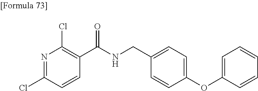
N1=C(Cl)C=CC(C(NCC2=CC=C(OC3=CC=CC=C3)C=C2)=O)=C1Cl
